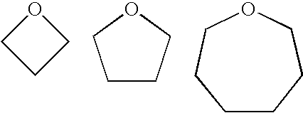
O1CCC1.C1CCOC1.C1CCCCCO1
